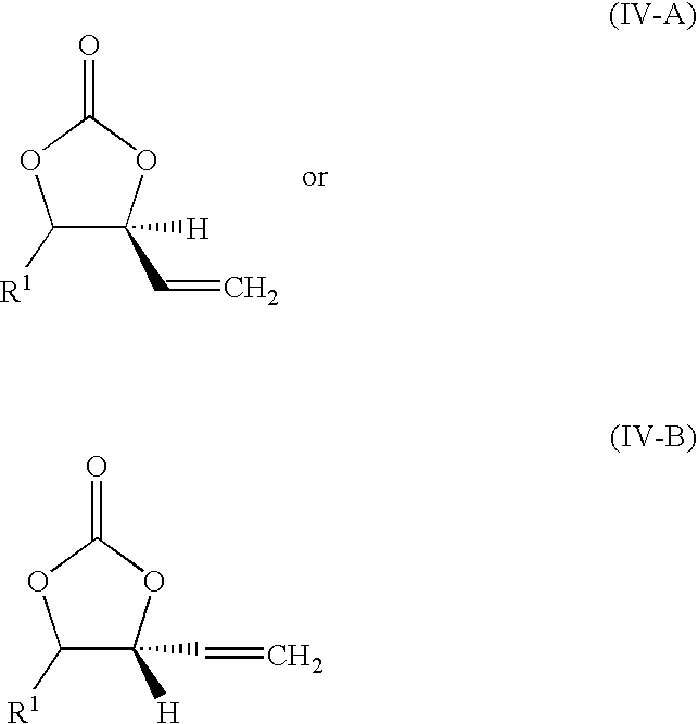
C1([R1])C(C=C)([H])OC(=O)O1.C1([R1])C(C=C)([H])OC(=O)O1
